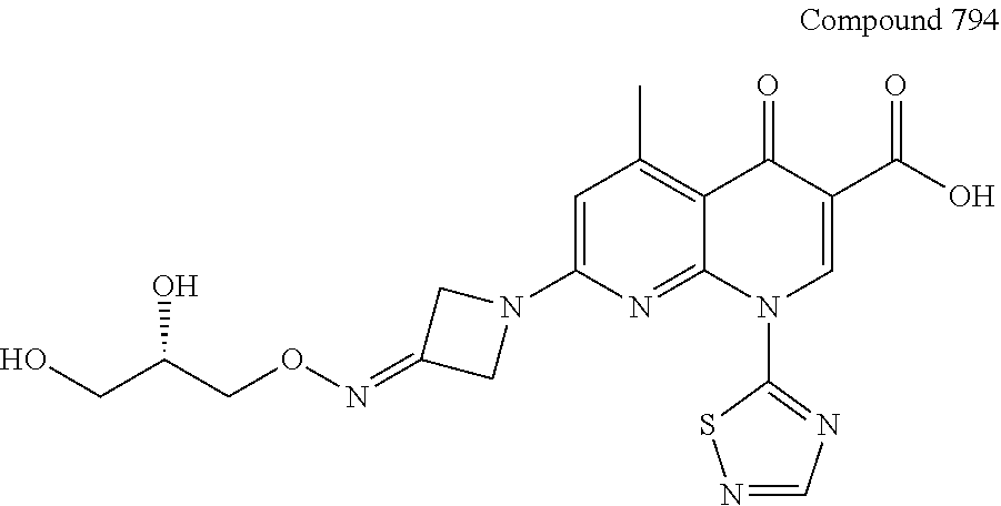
OCC(CON=C1CN(C2=CC(C)=C3C(=N2)N(C2=NC=NS2)C=C(C(O)=O)C3=O)C1)O
